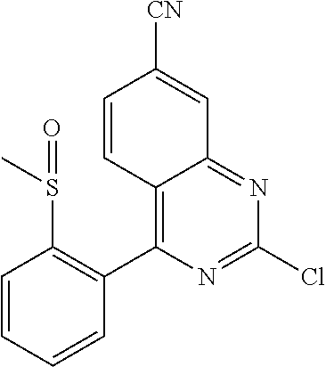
C12=C(C3=C(S(C)=O)C=CC=C3)N=C(Cl)N=C1C=C([CN])C=C2
